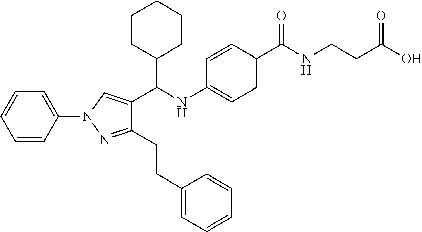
C1=C(C(NCCC(O)=O)=O)C=CC(NC(C2=CN(C3=CC=CC=C3)N=C2CCC2=CC=CC=C2)C2CCCCC2)=C1
